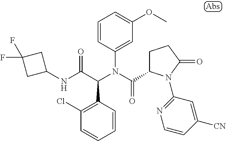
C1=CC(N(C(=O)C2CCC(=O)N2C2=NC=CC([CN])=C2)C(C(NC2CC(F)(F)C2)=O)C2=C(Cl)C=CC=C2)=CC(OC)=C1
